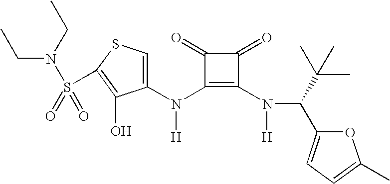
C1(N(C2=C(N(C(C3=CC=C(C)O3)C(C)(C)C)[H])C(=O)C2=O)[H])=CSC(S(N(CC)CC)(=O)=O)=C1O
